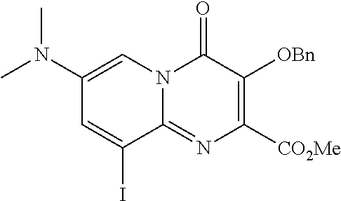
C1(N(C)C)=CN2C(=NC([CO2Me])=C([OBn])C2=O)C(I)=C1
